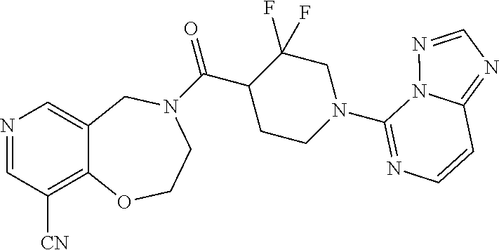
N1=CC([CN])=C2C(=C1)CN(C(C1CCN(C3=NC=CC4=NC=NN43)CC1(F)F)=O)CCO2
